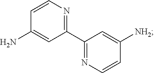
N1=C(C2=NC=CC(N)=C2)C=C([NH2])C=C1
